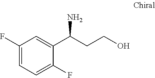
C1(F)=CC=C(F)C(C(CCO)N)=C1
